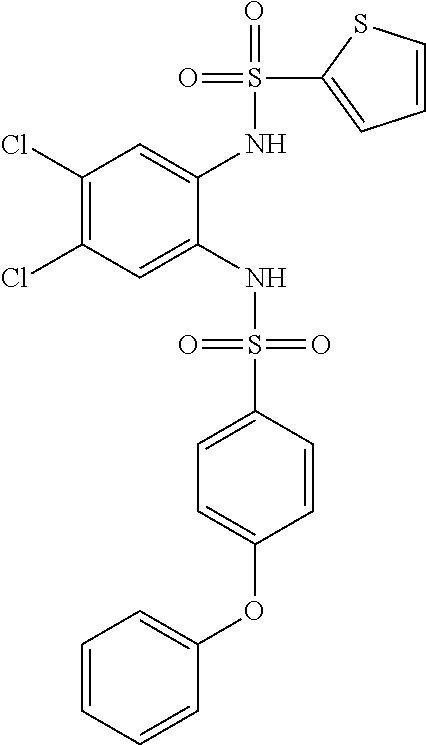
C1(Cl)=C(Cl)C=C(NS(=O)(=O)C2=CC=C(OC3=CC=CC=C3)C=C2)C(NS(=O)(C2=CC=CS2)=O)=C1
